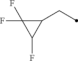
C1(CC)C(F)(F)C1F
